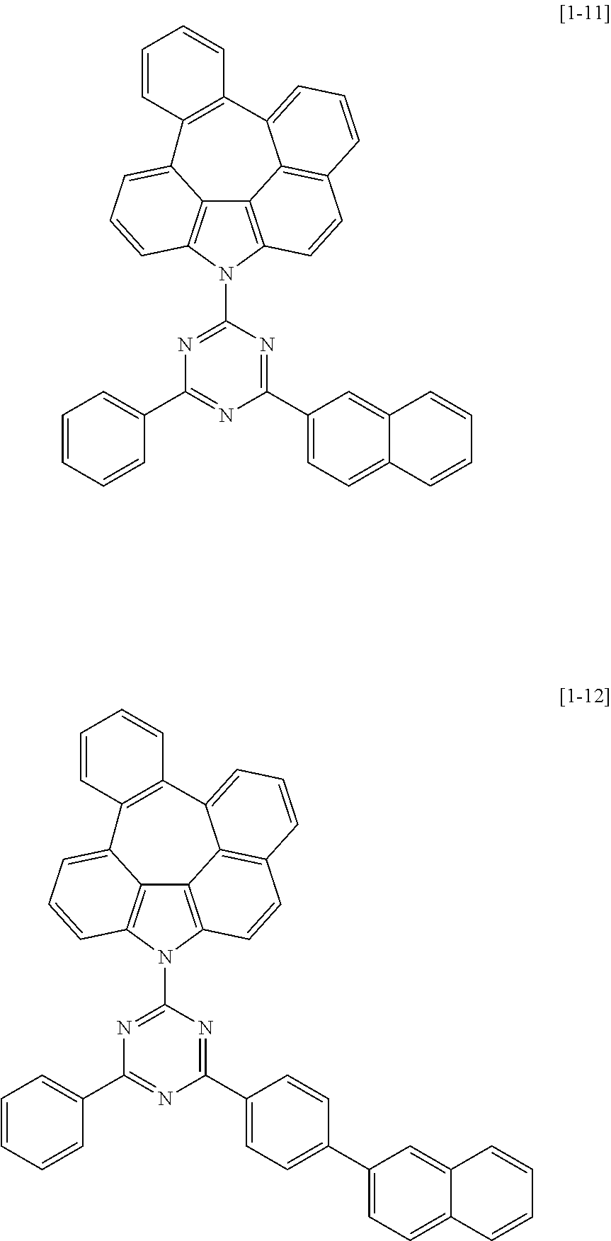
C12=C3N(C4=NC(C5=CC=CC=C5)=NC(C5=CC=C6C(=C5)C=CC=C6)=N4)C4=C1C(=CC=C4)C1=C(C4=CC=CC(=C24)C=C3)C=CC=C1.C12=C3N(C4=NC(C5=CC=CC=C5)=NC(C5=CC=C(C6=CC=C7C(=C6)C=CC=C7)C=C5)=N4)C4=C1C(=CC=C4)C1=C(C4=CC=CC(=C24)C=C3)C=CC=C1
